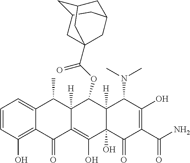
C1=CC(O)=C2C(=C1)C(C)C1([H])C(=C(O)C3(O)C([H])(C1OC(=O)C14CC5CC(CC(C1)C5)C4)C(N(C)C)C(O)=C(C(N)=O)C3=O)C2=O
